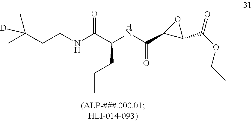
C(CNC(C(NC(C1C(C(OCC)=O)O1)=O)CC(C)C)=O)C(C)(C)[D]
